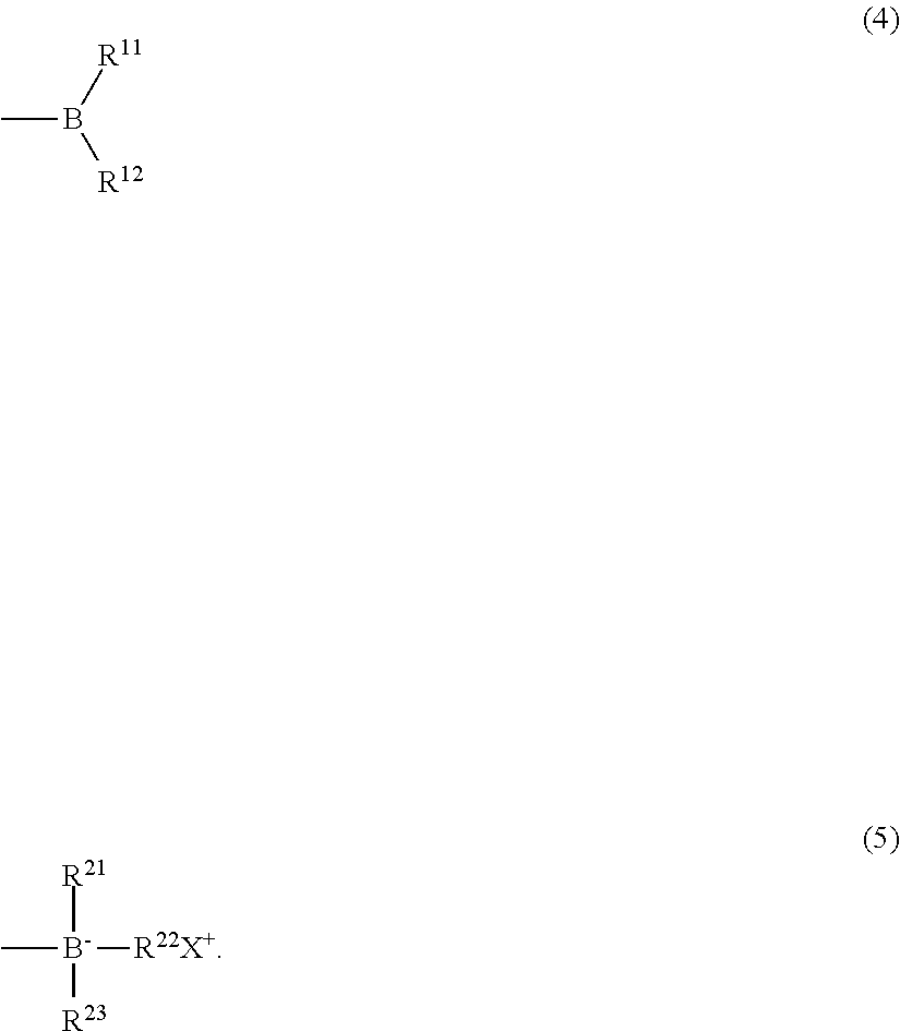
CB([R11])[R12].C[B-]([R21])([R22X+])[R23]
